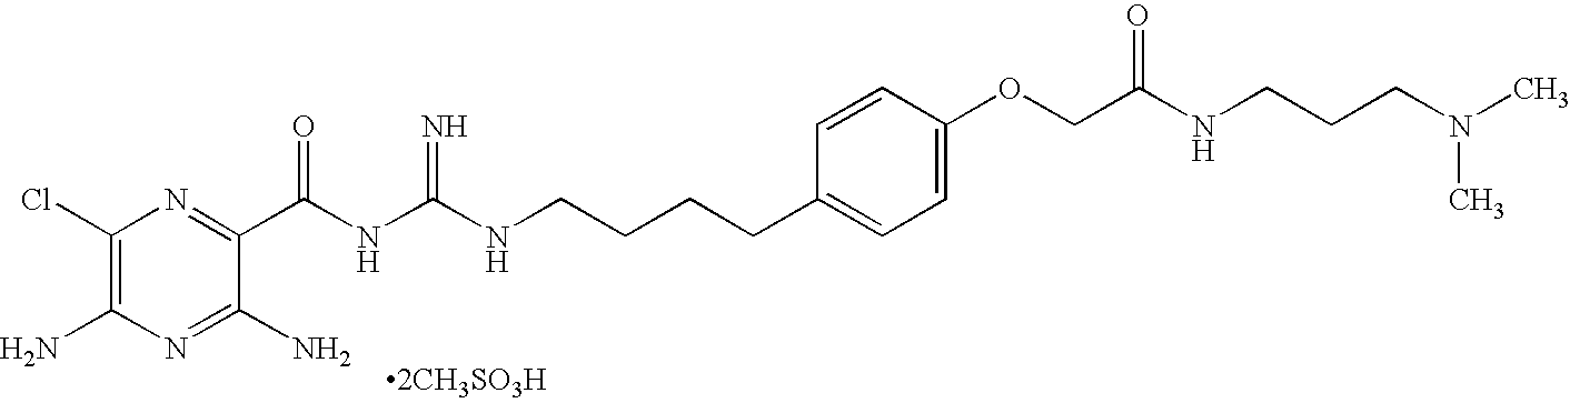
C1(Cl)=C(N)N=C(N)C(C(NC(NCCCCC2=CC=C(OCC(NCCCN(C)C)=O)C=C2)=N)=O)=N1
